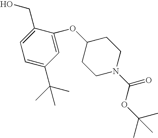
C1(CO)=CC=C(C(C)(C)C)C=C1OC1CCN(C(OC(C)(C)C)=O)CC1
